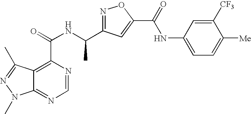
C12=NC=NC(C(=O)NC(C3=NOC(C(=O)NC4=CC=C([Me])C([CF3])=C4)=C3)C)=C1C(C)=NN2C
